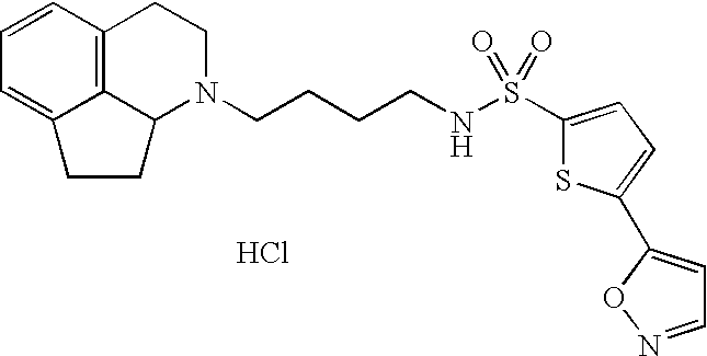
Cl.C12=C3C=CC=C1CCC2N(CCCCNS(C1=CC=C(C2=CC=NO2)S1)(=O)=O)CC3
